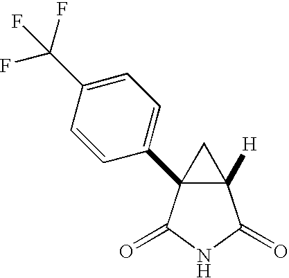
C12([H])C(C3=CC=C(C(F)(F)F)C=C3)(C(=O)NC1=O)C2
